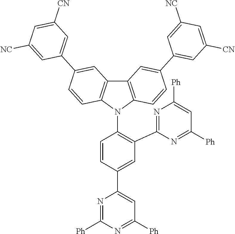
C1=C(C2=CC([Ph])=NC([Ph])=N2)C=CC(N2C3=C(C4=C2C=CC(C2=CC([CN])=CC([NC])=C2)=C4)C=C(C2=CC([CN])=CC([NC])=C2)C=C3)=C1C1=NC([Ph])=CC([Ph])=N1
